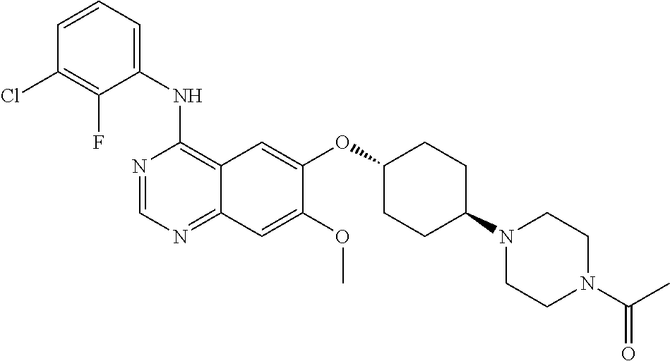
C1(NC2=C3C(=NC=N2)C=C(OC)C(OC2CCC(N4CCN(C(C)=O)CC4)CC2)=C3)=CC=CC(Cl)=C1F
